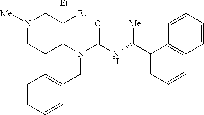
N1([Me])CCC(N(C(NC(C2=CC=CC3=C2C=CC=C3)[Me])=O)CC2=CC=CC=C2)C([Et])([Et])C1
